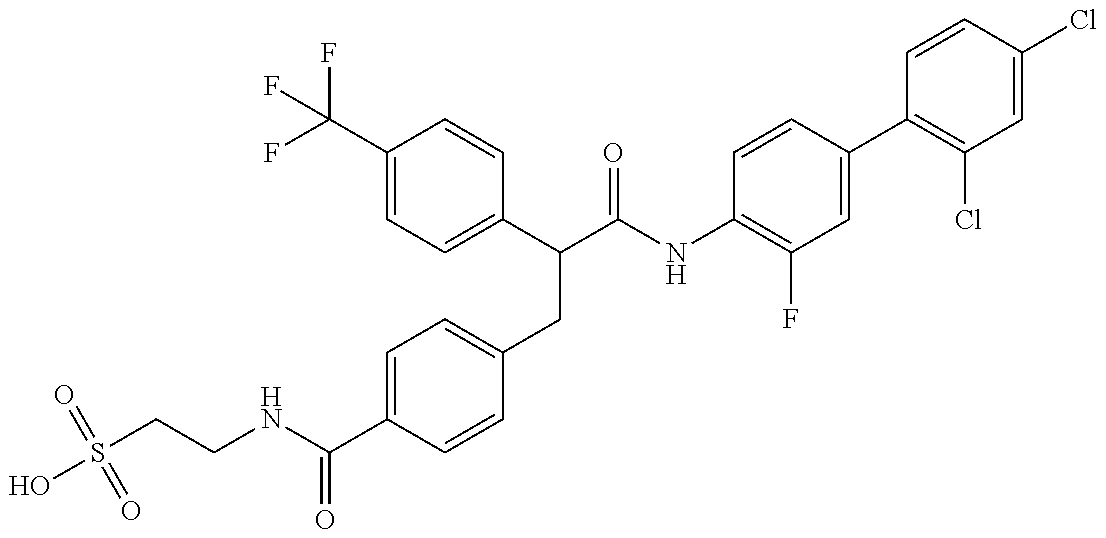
S(CCNC(C1=CC=C(CC(C(NC2=C(F)C=C(C3=C(Cl)C=C(Cl)C=C3)C=C2)=O)C2=CC=C(C(F)(F)F)C=C2)C=C1)=O)(=O)(=O)O
